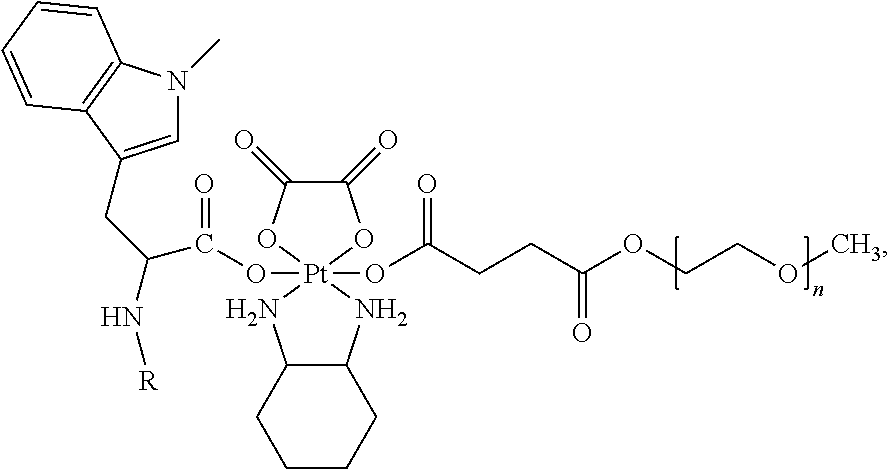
C1=C(CC(C(=O)O[Pt]23(OC(CCC(OCCOC)=O)=O)(OC(=O)C(=O)O2)NC2C(N3)CCCC2)N[R])C2=C(N1C)C=CC=C2
